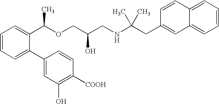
C12=CC=CC=C1C=CC(CC(NCC(COC(C1=CC=CC=C1C1=CC(O)=C([COOH])C=C1)C)O)(C)C)=C2
